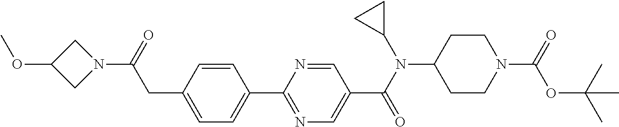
C1(CC(N2CC(OC)C2)=O)=CC=C(C2=NC=C(C(N(C3CC3)C3CCN(C(=O)OC(C)(C)C)CC3)=O)C=N2)C=C1
